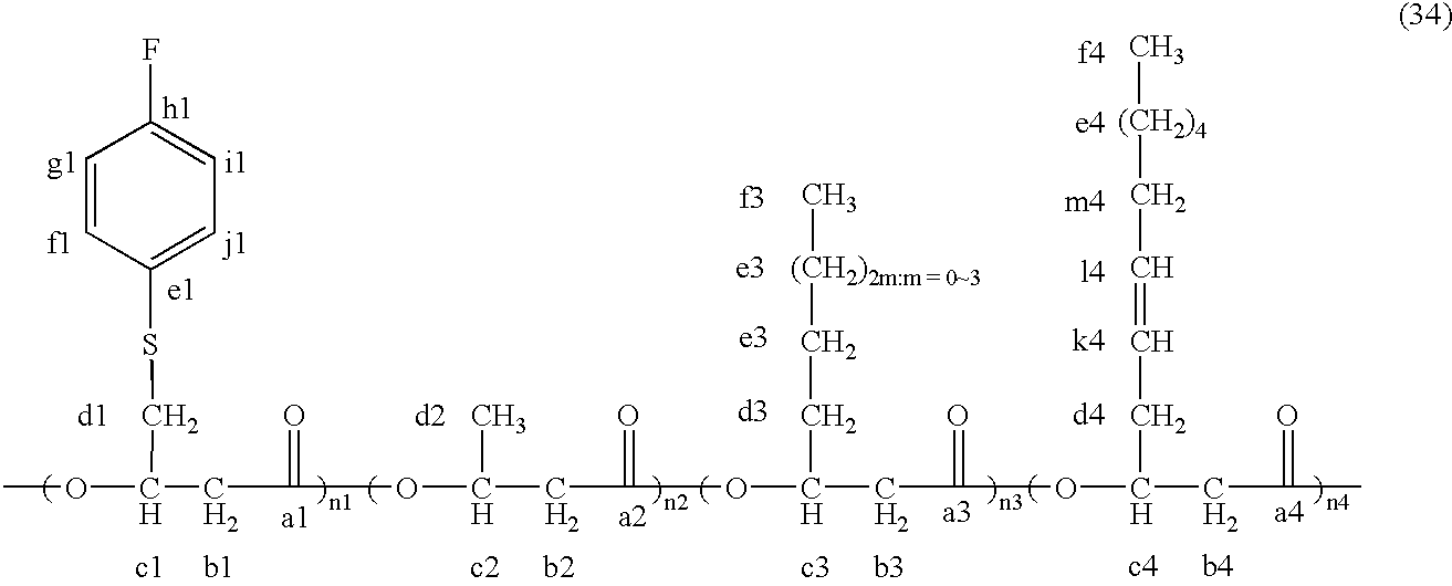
C(CC(=O)OC(CC(=O)OC(CC(=O)OC(CC(=O)C)CC=CC[(CH2)4]C)CC[(CH2)2m:m = 0~3]C)[d2   CH3])(OC)[d1    CH2]SC1=CC=C(F)C=C1
